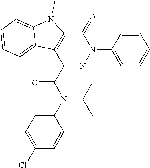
C1(=O)C2=C(C(C(N(C(C)C)C3=CC=C(Cl)C=C3)=O)=NN1C1=CC=CC=C1)C1=CC=CC=C1N2C
